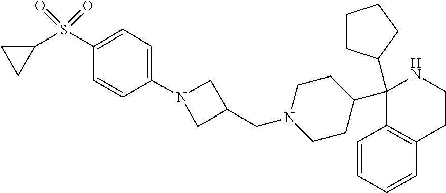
C1(C2CCCC2)(C2CCN(CC3CN(C4=CC=C(S(C5CC5)(=O)=O)C=C4)C3)CC2)C2=C(CCN1)C=CC=C2
